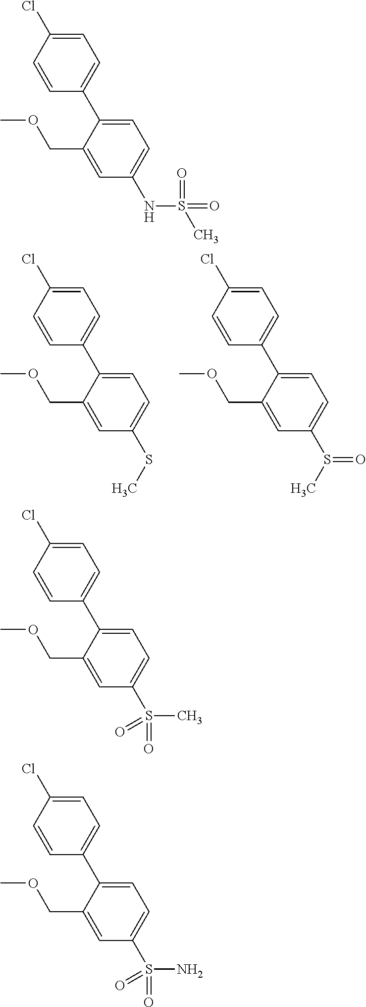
O(CC1=CC(SC)=CC=C1C1=CC=C(Cl)C=C1)C.O(CC1=CC(S(C)=O)=CC=C1C1=CC=C(Cl)C=C1)C.O(CC1=CC(NS(C)(=O)=O)=CC=C1C1=CC=C(Cl)C=C1)C.O(CC1=CC(S(=O)(C)=O)=CC=C1C1=CC=C(Cl)C=C1)C.O(CC1=CC(S(=O)(N)=O)=CC=C1C1=CC=C(Cl)C=C1)C
